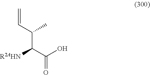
C=CC(C(C(O)=O)[R2AHN])C
